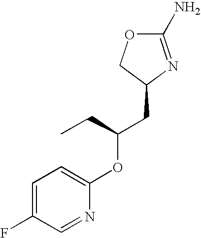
C1(N)=NC(CC(OC2=CC=C(F)C=N2)CC)CO1
